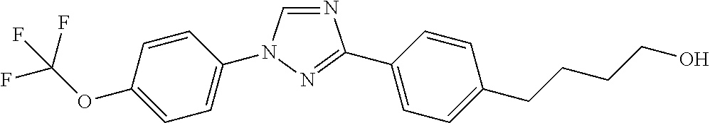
C1=CC(N2C=NC(C3=CC=C(CCCCO)C=C3)=N2)=CC=C1OC(F)(F)F
